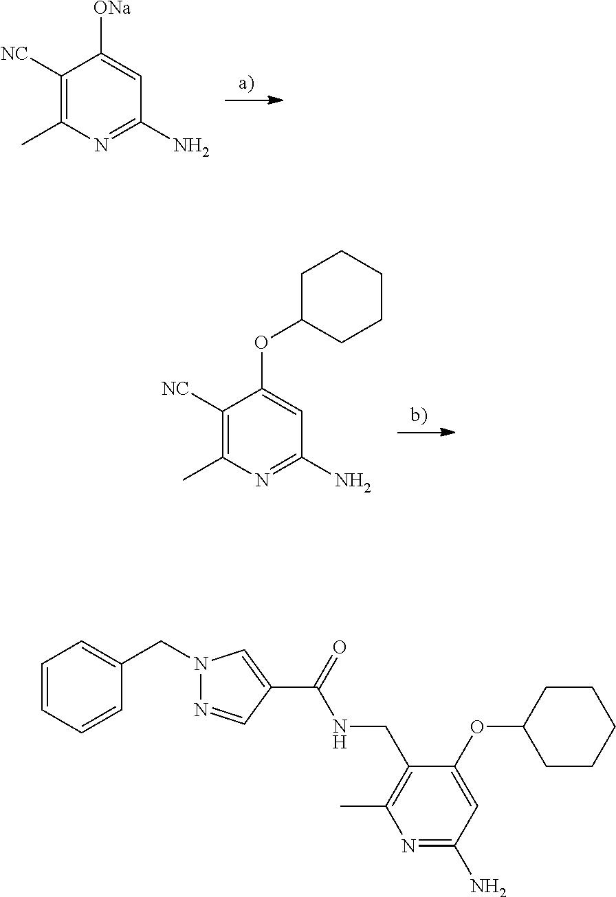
C1([NC])=C(C)N=C(N)C=C1[ONa].C1([NC])=C(C)N=C(N)C=C1OC1CCCCC1.C1=CC=CC(CN2N=CC(C(=O)NCC3=C(C)N=C(N)C=C3OC3CCCCC3)=C2)=C1
